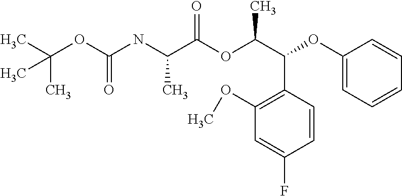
N(C(C(OC(C(C1=C(OC)C=C(F)C=C1)OC1=CC=CC=C1)C)=O)C)C(OC(C)(C)C)=O
